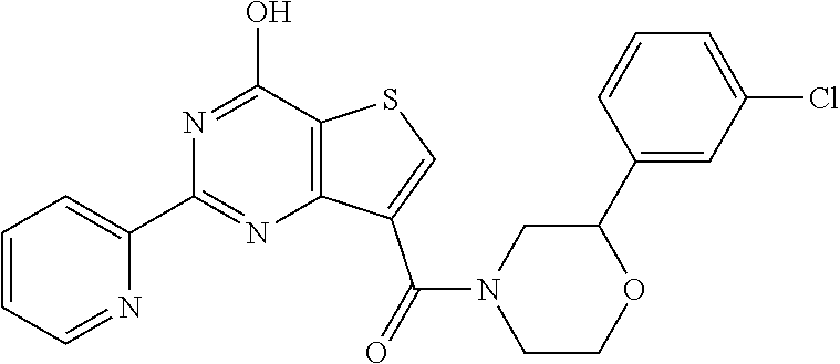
C1=CC=NC(C2=NC3=C(C(O)=N2)SC=C3C(N2CCOC(C3=CC(Cl)=CC=C3)C2)=O)=C1
